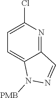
N1([PMB])N=CC2=NC(Cl)=CC=C12
